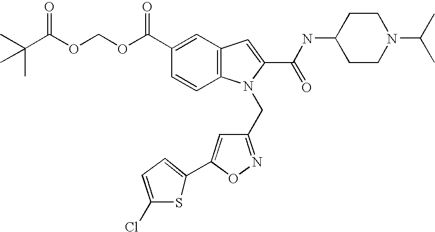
C1(C(=O)OCOC(C(C)(C)C)=O)=CC2=C(C=C1)N(CC1=NOC(C3=CC=C(Cl)S3)=C1)C(C(NC1CCN(C(C)C)CC1)=O)=C2
